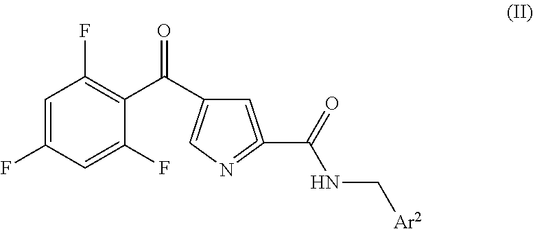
C1=C(C(=O)NC[Ar2])=NC=C1C(C1=C(F)C=C(F)C=C1F)=O
